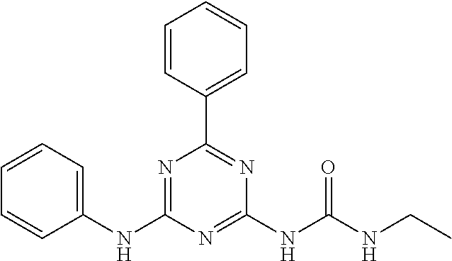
C1=CC(C2=NC(NC(NCC)=O)=NC(NC3=CC=CC=C3)=N2)=CC=C1
